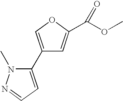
C1(C2=COC(C(OC)=O)=C2)=CC=NN1C
